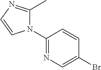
N1(C2=NC=C(Br)C=C2)C(C)=NC=C1
